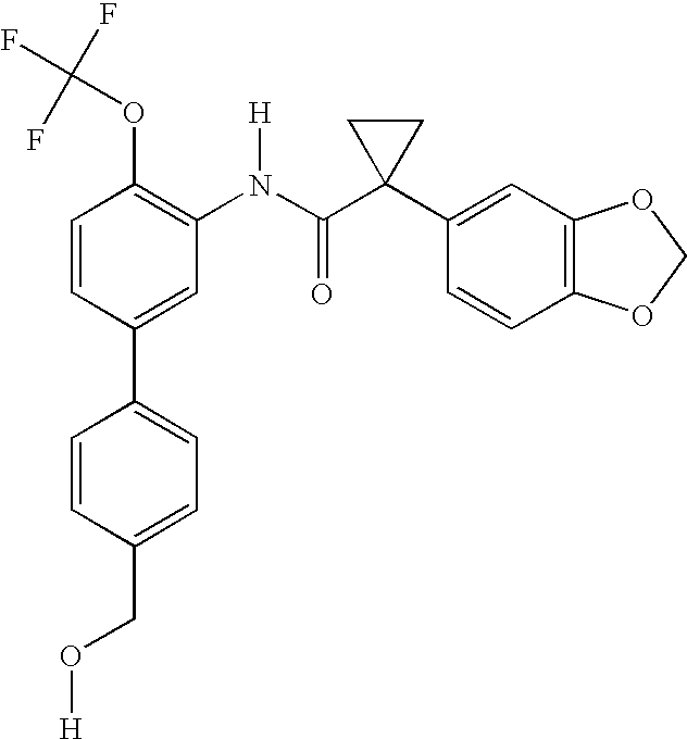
C1=CC(C2=CC=C(CO[H])C=C2)=CC(N(C(C2(C3=CC4=C(C=C3)OCO4)CC2)=O)[H])=C1OC(F)(F)F
